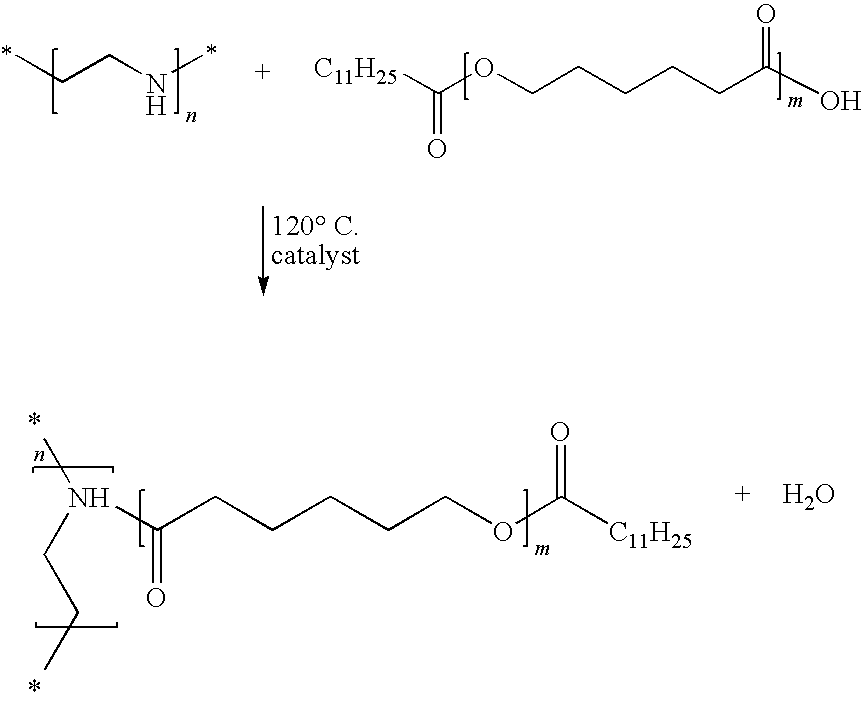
CCCNC.[C11H25]C(OCCCCCC(O)=O)=O.CN(CCC)C(CCCCCOC([C11H25])=O)=O.O
